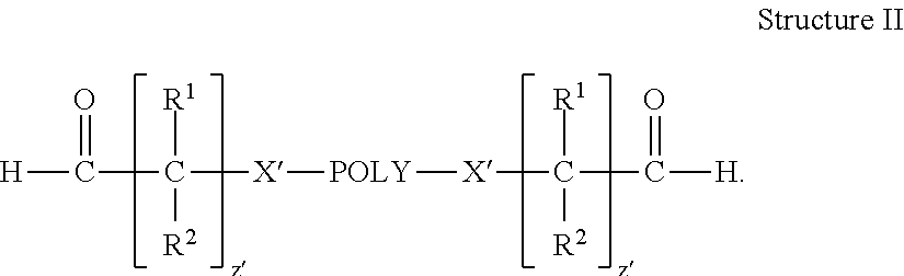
[POLY]([X]C([R1])([R2])C(=O)[H])[X]C(C([H])=O)([R1])[R2]
